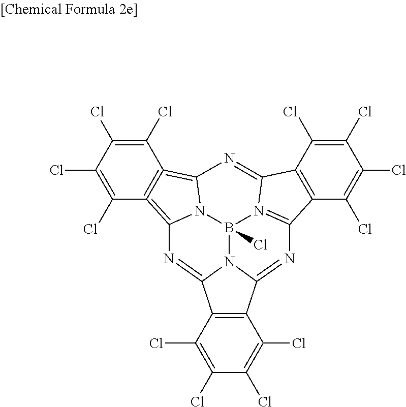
C1(Cl)=C(Cl)C(Cl)=C(Cl)C2=C1=C1N3C=2N=C2C4=C(C5=N2B3(Cl)N2C(=N5)C3=C(C(Cl)=C(Cl)C(Cl)=C3Cl)C2=N1)C(Cl)=C(Cl)C(Cl)=C4Cl
